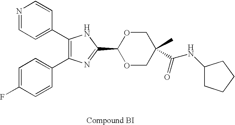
C1(C2=CC=NC=C2)=C(C2=CC=C(F)C=C2)N=C(C2OCC(C)(C(NC3CCCC3)=O)CO2)N1
